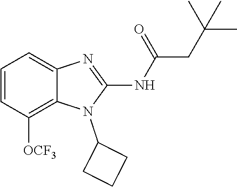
C1=CC([OCF3])=C2C(=C1)N=C(NC(=O)CC(C)(C)C)N2C1CCC1
